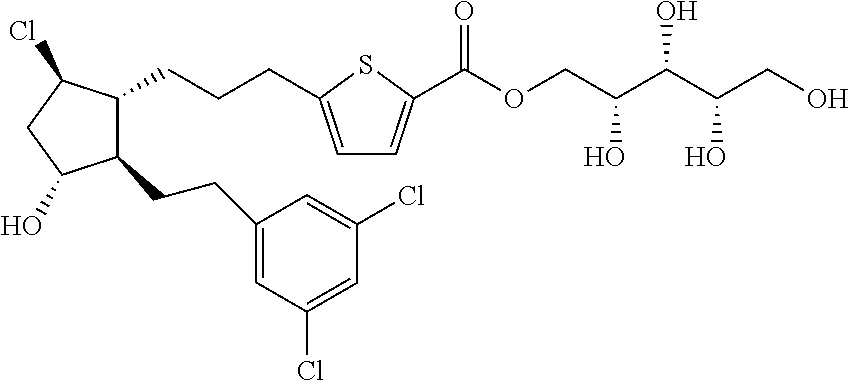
C1(CCC2=CC(Cl)=CC(Cl)=C2)C(CCCC2=CC=C(C(OCC(C(C(CO)O)O)O)=O)S2)C(Cl)CC1O
